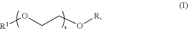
[R1]OCCO[R]
